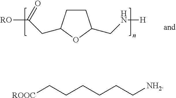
C1CC(CC([RO])=O)OC1CN[H].[ROOC]CCCCCC[NH2]
